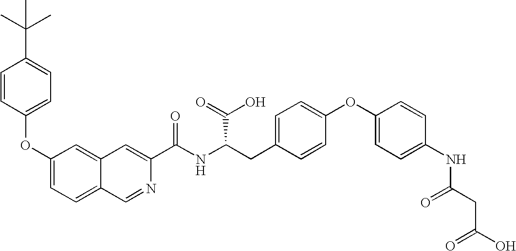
O(C1=CC=C2C(=C1)C=C(C(NC(CC1=CC=C(OC3=CC=C(NC(CC(O)=O)=O)C=C3)C=C1)C(O)=O)=O)N=C2)C1=CC=C(C(C)(C)C)C=C1
